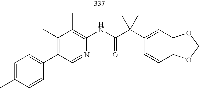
C1(C2=CC=C(C)C=C2)=C(C)C(C)=C(NC(C2(C3=CC4=C(C=C3)OCO4)CC2)=O)N=C1
